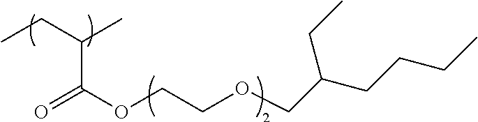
CCC(C)C(OCCOCC(CCCC)CC)=O
